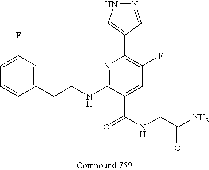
C1=CC(CCNC2=NC(C3=CNN=C3)=C(F)C=C2C(NCC(=O)N)=O)=CC(F)=C1
